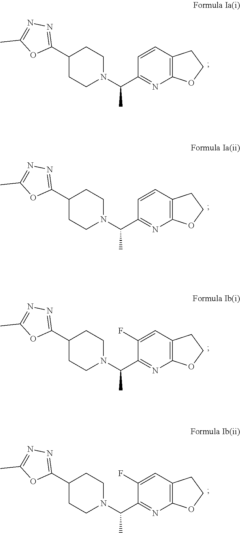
C1(C(N2CCC(C3=NN=C(C)O3)CC2)C)=NC2=C(C=C1)CCO2.C1(C(N2CCC(C3=NN=C(C)O3)CC2)C)=NC2=C(C=C1)CCO2.C1(C(N2CCC(C3=NN=C(C)O3)CC2)C)=NC2=C(C=C1F)CCO2.C1(C(N2CCC(C3=NN=C(C)O3)CC2)C)=NC2=C(C=C1F)CCO2
